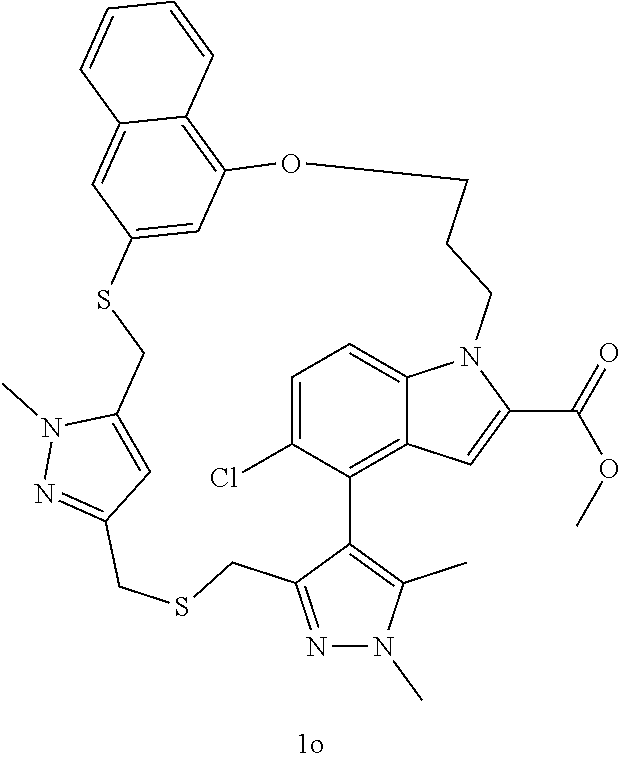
C1=C(Cl)C2=C3C(=C1)N(C(C(=O)OC)=C3)CCCOC1=C3C(=CC(=C1)SCC1=CC(=NN1C)CSCC1=NN(C)C(C)=C21)C=CC=C3
